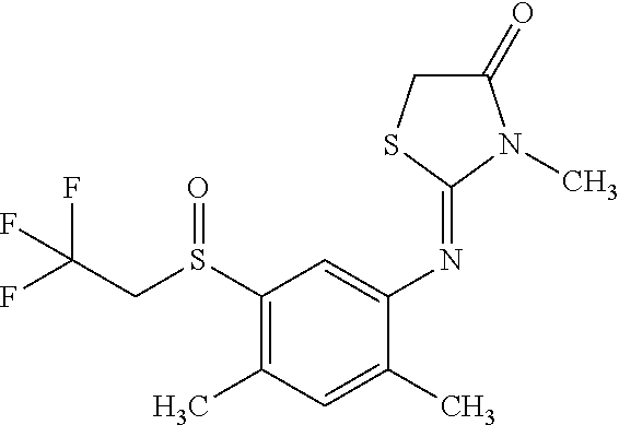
FC(CS(C1=C(C)C=C(C)C(N=C2SCC(=O)N2C)=C1)=O)(F)F
